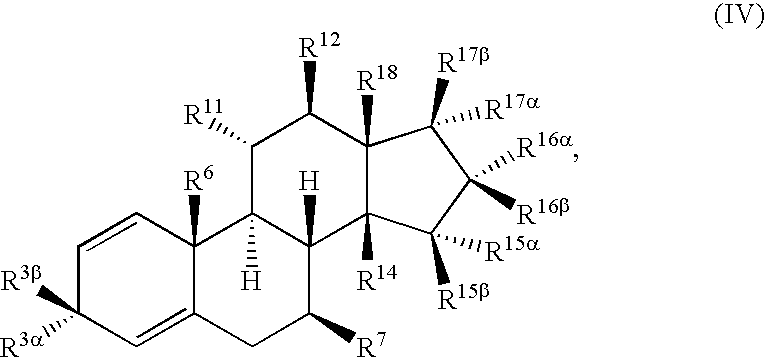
C1=CC2([R6])C(=CC1([R3b])[R3a])CC([R7])C1([H])C2([H])C([R11])C([R12])C2([R18])C1([R14])C([R15b])([R15a])C([R16b])([R16a])C2([R17b])[R17a]
